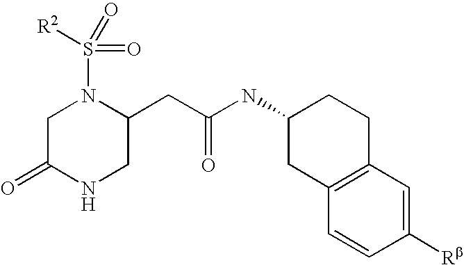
N1(S(=O)(=O)[R2])CC(=O)NCC1CC(=O)NC1CC2=C(CC1)C=C([Rb])C=C2
